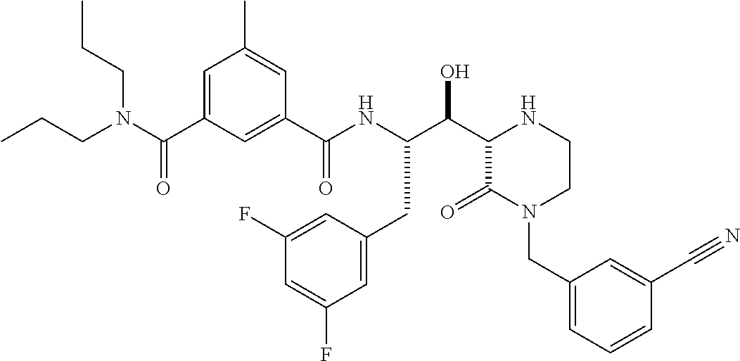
C(C1C(=O)N(CC2=CC=CC(C#N)=C2)CCN1)(O)C(NC(C1=CC(C(N(CCC)CCC)=O)=CC(C)=C1)=O)CC1=CC(F)=CC(F)=C1
